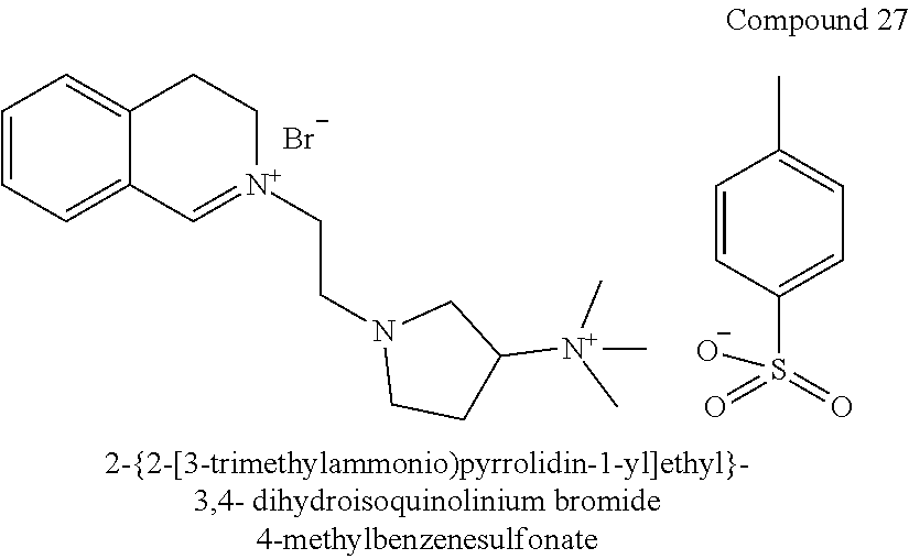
[Br-].C1=CC=C2C(=C1)CC[N+](CCN1CCC([N+](C)(C)C)C1)=C2.C1(S(=O)([O-])=O)=CC=C(C)C=C1
